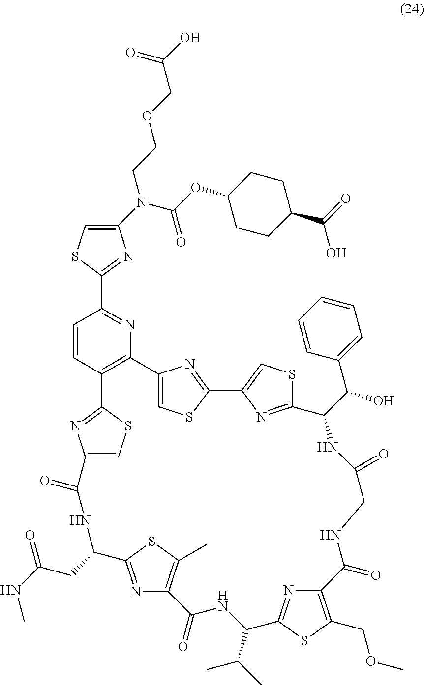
O(C(N(CCOCC(O)=O)C1=CSC(C2=NC3=C(C=C2)C2=NC(=CS2)C(=O)NC(CC(=O)NC)C2=NC(=C(C)S2)C(=O)NC(C(C)C)C2=NC(=C(COC)S2)C(=O)NCC(=O)NC(C(O)C2=CC=CC=C2)C2=NC(=CS2)C2=NC3=CS2)=N1)=O)C1CCC(C(=O)O)CC1
